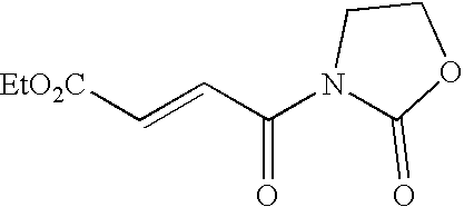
C(=CC(N1C(=O)OCC1)=O)[EtO2C]
